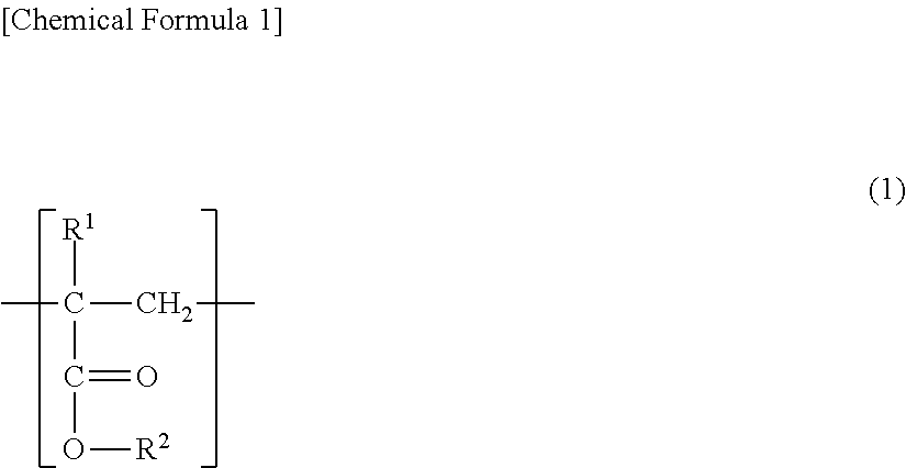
CC([R1])(CC)C(=O)O[R2]
